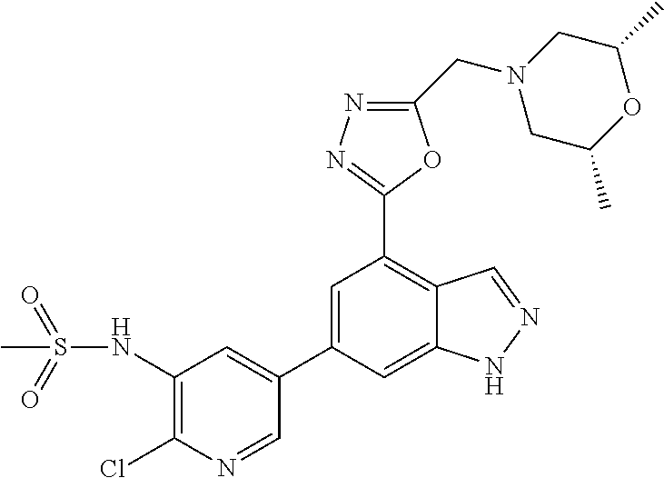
C1=NC(Cl)=C(NS(=O)(=O)C)C=C1C1=CC(C2=NN=C(CN3CC(C)OC(C)C3)O2)=C2C(=C1)NN=C2
